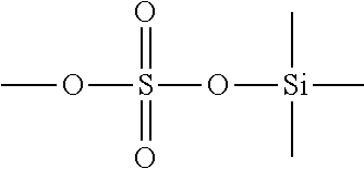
O(S(O[Si](C)(C)C)(=O)=O)C
